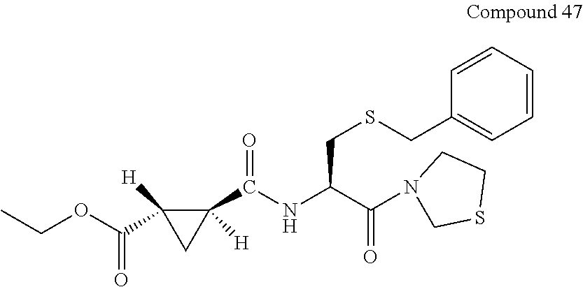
CCOC(C1([H])C(C(=O)NC(C(=O)N2CSCC2)CSCC2=CC=CC=C2)([H])C1)=O
